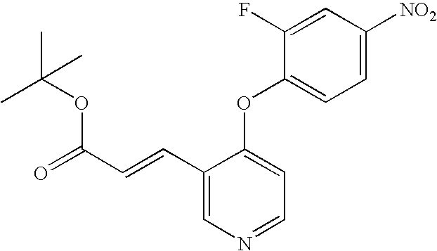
C1=C([NO2])C=C(F)C(OC2=CC=NC=C2C=CC(=O)OC(C)(C)C)=C1
